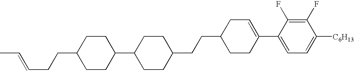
C1(F)=C(F)C(C2=CCC(CCC3CCC(C4CCC(CCC=CC)CC4)CC3)CC2)=CC=C1[C6H13]
